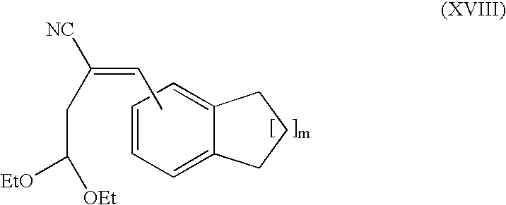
C1=CC=C2C(=C1)CCC2.CC=C(CC([EtO])[OEt])[NC]
